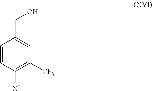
C1=CC([X5])=C([CF3])C=C1CO
